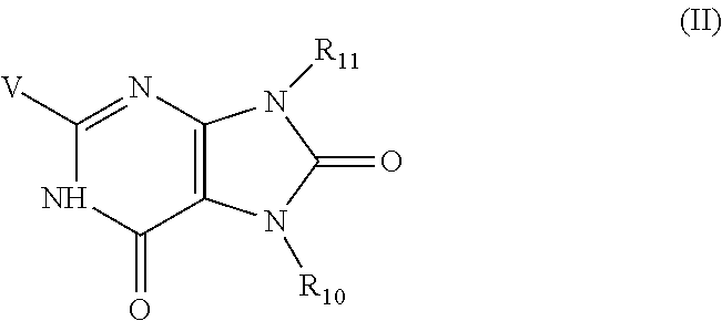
C12=C(N=C([V])NC1=O)N([R11])C(=O)N2[R10]
